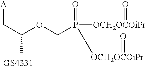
[A]CC(C)OCP(=O)([OCH2OCOiPr]=O)[OCH2OCOiPr]=O
